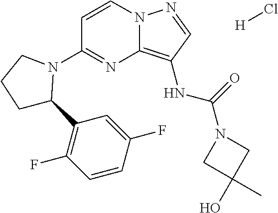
N12C(=C(NC(N3CC(O)(C)C3)=O)C=N1)N=C(N1C(C3=C(F)C=CC(F)=C3)CCC1)C=C2.[H]Cl
